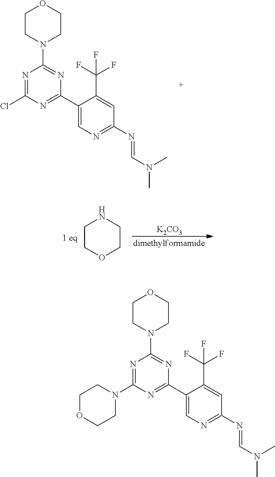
N1=C(Cl)N=C(C2=CN=C(N=CN(C)C)C=C2C(F)(F)F)N=C1N1CCOCC1.[K2CO3].C1COCCN1.N1=C(N2CCOCC2)N=C(C2=CN=C(N=CN(C)C)C=C2C(F)(F)F)N=C1N1CCOCC1
